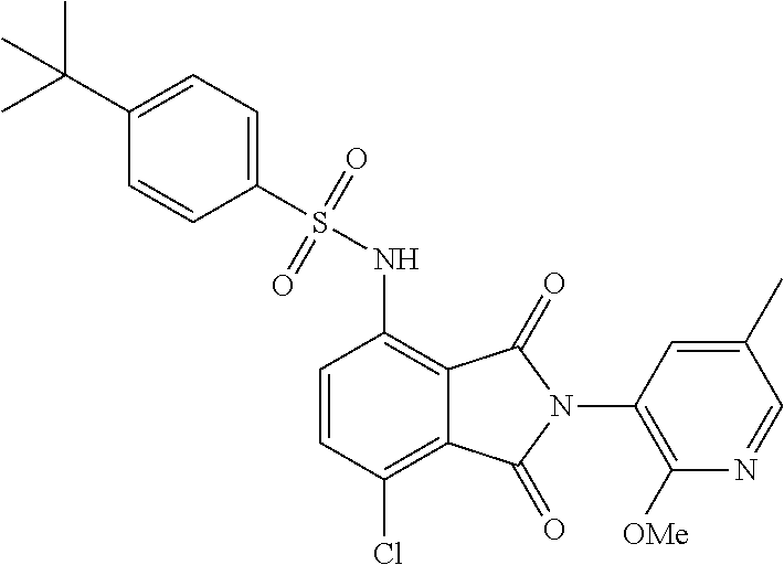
C1=CC(Cl)=C2C(=C1NS(C1=CC=C(C(C)(C)C)C=C1)(=O)=O)C(=O)N(C1=C([OMe])N=CC(C)=C1)C2=O
